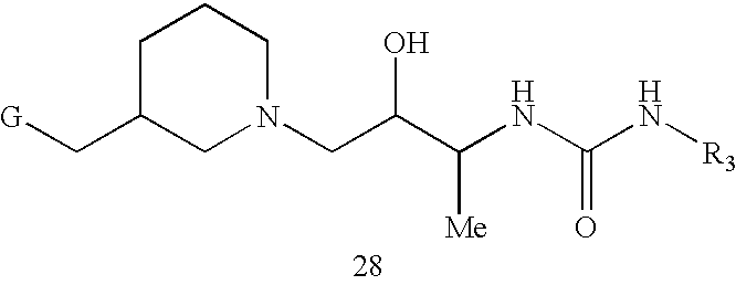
C1(C[G])CN(CC(C(NC(N[R3])=O)[Me])O)CCC1
